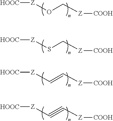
[HOOC][Z]OC[Z][COOH].[HOOC][Z]SC[Z][COOH].[HOOC][Z]C=C[Z][COOH].[HOOC][Z]C#C[Z][COOH]
